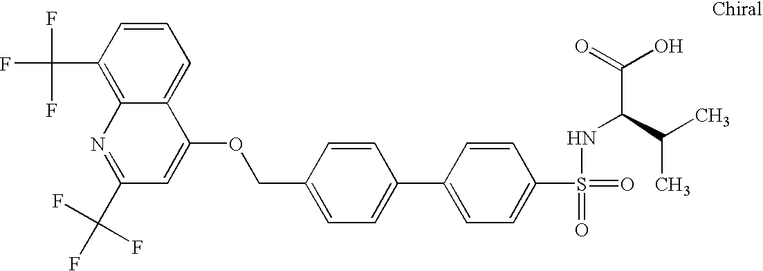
C1(COC2=CC(C(F)(F)F)=NC3=C(C(F)(F)F)C=CC=C23)=CC=C(C2=CC=C(S(=O)(NC(C(O)=O)C(C)C)=O)C=C2)C=C1
